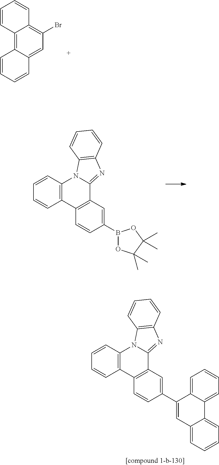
C12=C(C3=C(C4=NC5=C(N14)C=CC=C5)C=C(B1OC(C)(C)C(C)(C)O1)C=C3)C=CC=C2.C1=CC=CC2=CC(Br)=C3C(=C12)C=CC=C3.C12=C(C3=C(C4=NC5=C(N14)C=CC=C5)C=C(C1=CC4=CC=CC=C4C4=CC=CC=C14)C=C3)C=CC=C2
